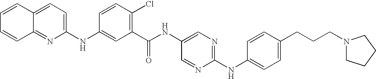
C1(NC2=CC=C3C(=N2)C=CC=C3)=CC(C(NC2=CN=C(NC3=CC=C(CCCN4CCCC4)C=C3)N=C2)=O)=C(Cl)C=C1
